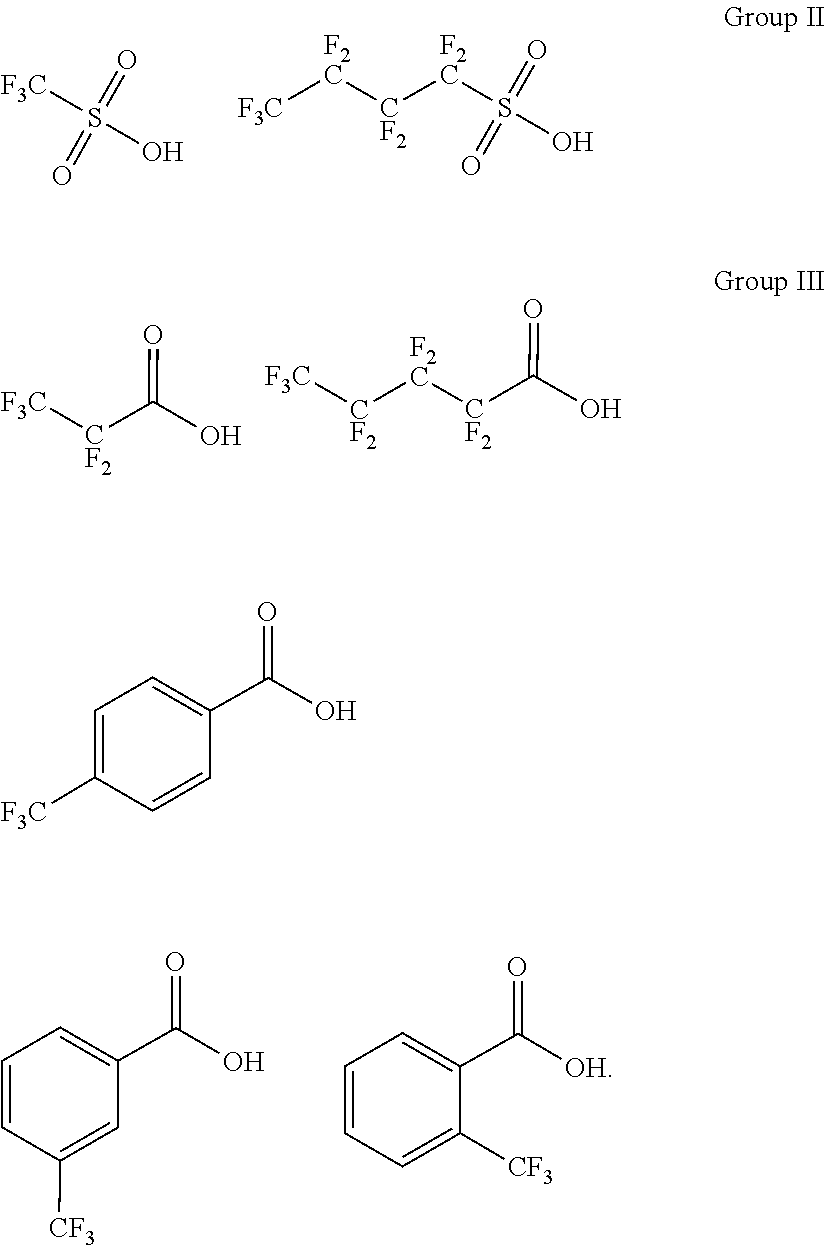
S(=O)(=O)(O)[F3C].S(=O)(=O)(O)[F2C][CF2][F2C][F3C].C(O)(=O)[CF2][F3C].C(O)(=O)[CF2][F2C][CF2][F3C].C1=C([CF3])C=CC=C1C(=O)O.C1=CC=C([CF3])C(C(=O)[OH])=C1.C1=C(C(=O)O)C=CC([F3C])=C1
